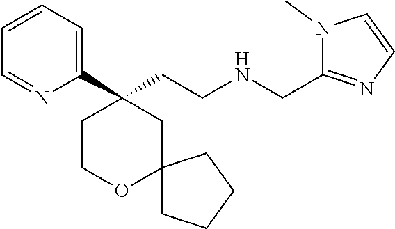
C1(C2(CCNCC3=NC=CN3C)CCOC3(C2)CCCC3)=CC=CC=N1
